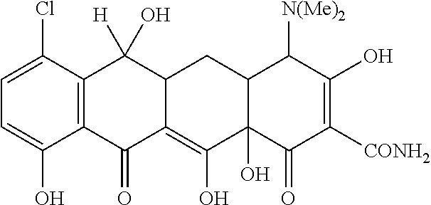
C1=C(Cl)C2=C(C(O)=C1)C(=O)C1=C(O)C3(O)C(CC1C2([H])O)C([N(Me)2])C(O)=C([CONH2])C3=O
